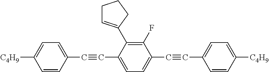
C1(C#CC2=CC=C(C#CC3=CC=C([C4H9])C=C3)C(F)=C2C2=CCCC2)=CC=C([C4H9])C=C1
